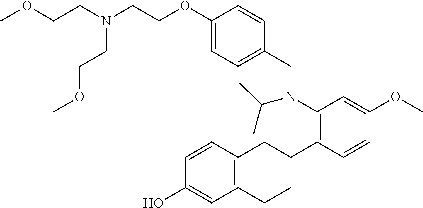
N(CCOC1=CC=C(CN(C2=C(C3CC4=C(CC3)C=C(O)C=C4)C=CC(OC)=C2)C(C)C)C=C1)(CCOC)CCOC
